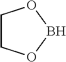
C1COBO1
